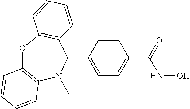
O1C2=C(N(C)C(C3=CC=C(C(=O)NO)C=C3)C3=C1C=CC=C3)C=CC=C2
